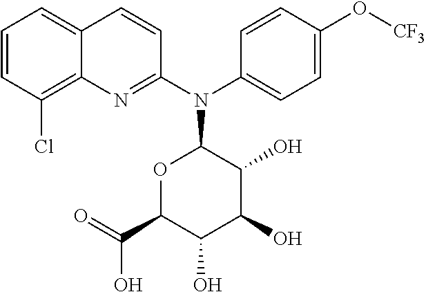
C12=CC=CC(Cl)=C1N=C(N(C1=CC=C(O[CF3])C=C1)C1C(O)C(O)C(O)C(C(=O)O)O1)C=C2
